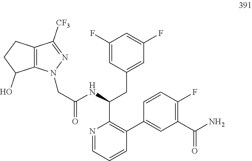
N1=CC=CC(C2=CC(C(N)=O)=C(F)C=C2)=C1C(NC(CN1C2=C(C([CF3])=N1)CCC2O)=O)CC1=CC(F)=CC(F)=C1
